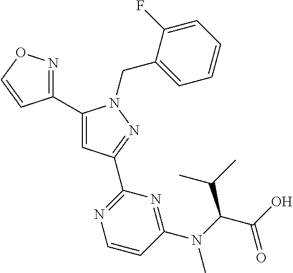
C1(C2=CC(C3=NC=CC(N(C(C(O)=O)C(C)C)C)=N3)=NN2CC2=CC=CC=C2F)=NOC=C1
